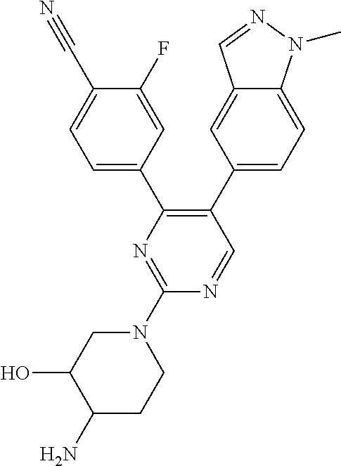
C1=NC(N2CC(O)C(N)CC2)=NC(C2=CC=C(C#N)C(F)=C2)=C1C1=CC=C2C(=C1)C=NN2C
